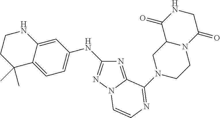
N1=C2N(N=C1NC1=CC=C3C(=C1)NCCC3(C)C)C=CN=C2N1CCN2C(C1)C(=O)NCC2=O
